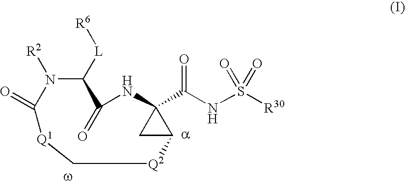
C1C2C1(C(NS([R30])(=O)=O)=O)NC(=O)C([L][R6])N([R2])C(=O)[Q1]C[Q2]2
